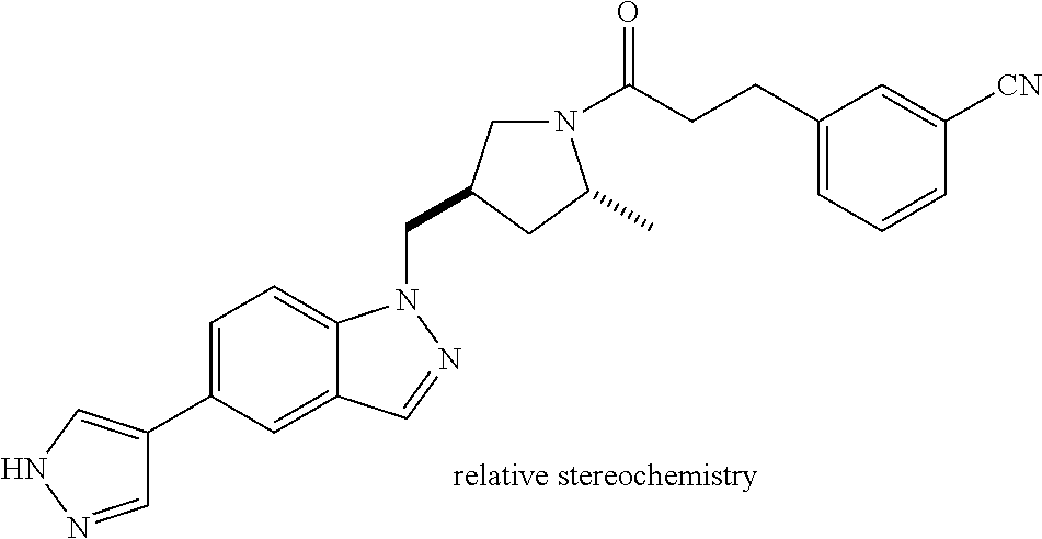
C1=NNC=C1C1=CC=C2C(=C1)C=NN2CC1CN(C(CCC2=CC=CC([CN])=C2)=O)C(C)C1
